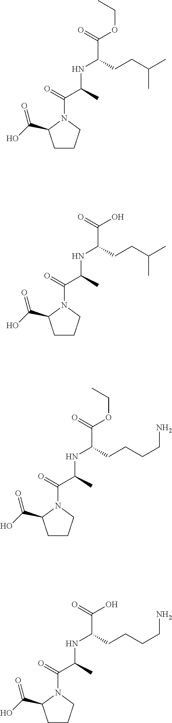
OC(=O)C(CCC(C)C)NC(C(=O)N1CCCC1C(O)=O)C.C(OC(=O)C(CCCCN)NC(C(=O)N1CCCC1C(O)=O)C)C.C(OC(=O)C(CCC(C)C)NC(C(=O)N1CCCC1C(O)=O)C)C.OC(=O)C(CCCCN)NC(C(=O)N1CCCC1C(O)=O)C
